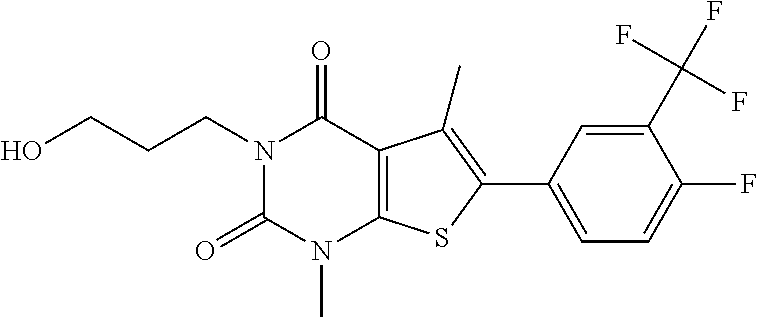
N1(CCCO)C(=O)N(C)C2=C(C1=O)C(C)=C(C1=CC=C(F)C(C(F)(F)F)=C1)S2
